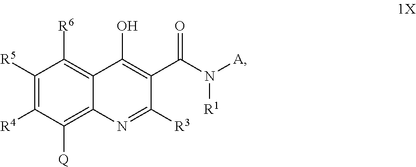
C1([R5])=C([R4])C([Q])=C2C(=C1[R6])C(O)=C(C(N([R1])[A])=O)C([R3])=N2
